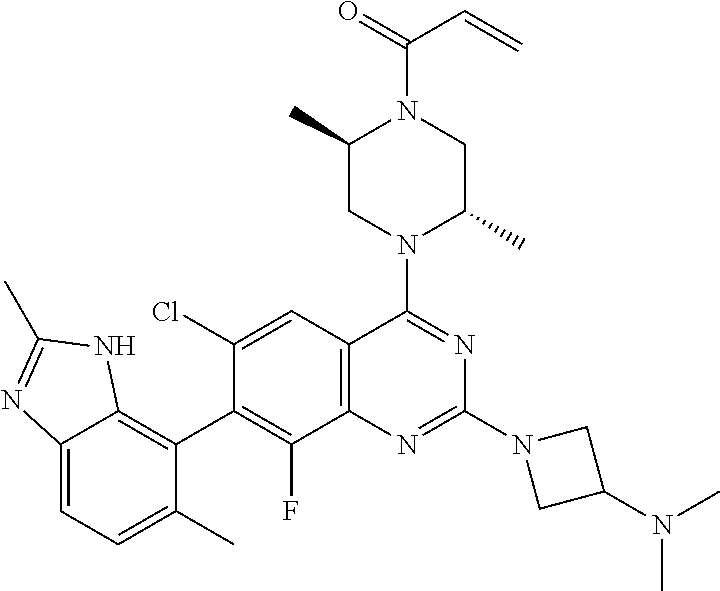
C12=C(C=C(Cl)C(C3=C4C(=CC=C3C)N=C(C)N4)=C1F)C(N1C(C)CN(C(=O)C=C)C(C)C1)=NC(N1CC(N(C)C)C1)=N2
